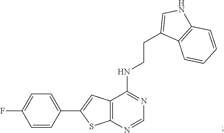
C1=NC2=C(C=C(C3=CC=C(F)C=C3)S2)C(NCCC2=CNC3=C2C=CC=C3)=N1
